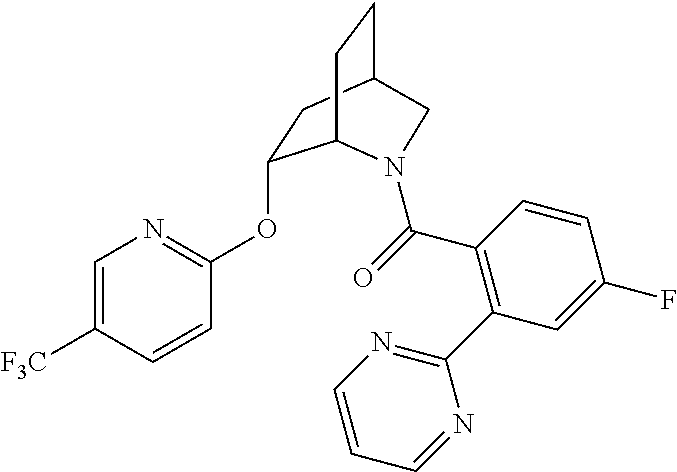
C1=C([F3C])C=CC(OC2CC3CCC2N(C(=O)C2=C(C4=NC=CC=N4)C=C(F)C=C2)C3)=N1
